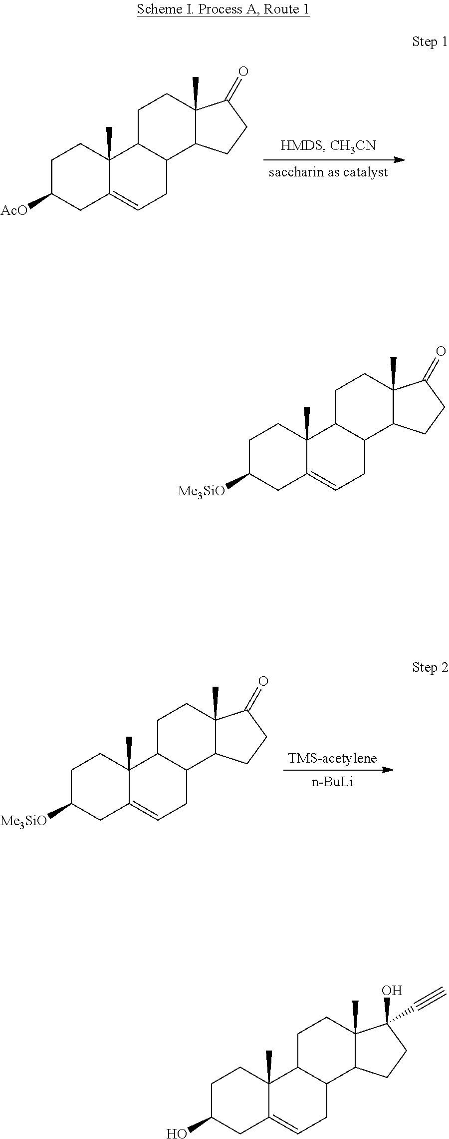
C1C([AcO])CC2=CCC3C(C2(C)C1)CCC1(C)C3CCC1=O.C1C([Me3SiO])CC2=CCC3C(C2(C)C1)CCC1(C)C3CCC1=O.[n-BuLi].C1C([Me3SiO])CC2=CCC3C(C2(C)C1)CCC1(C)C3CCC1=O.C1C(O)CC2=CCC3C(C2(C)C1)CCC1(C)C3CCC1(O)C#C
